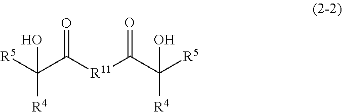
O=C(C([R5])([R4])O)[R11]C(C([R4])([R5])O)=O
